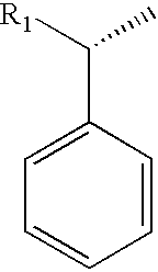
C1=C(C([R1])C)C=CC=C1
